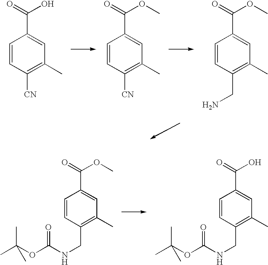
C1=CC([CN])=C(C)C=C1C(=O)O.C1=CC([CN])=C(C)C=C1C(=O)OC.C1=CC(CN)=C(C)C=C1C(=O)OC.C1=CC(CNC(OC(C)(C)C)=O)=C(C)C=C1C(=O)OC.C1=CC(CNC(OC(C)(C)C)=O)=C(C)C=C1C(=O)O
